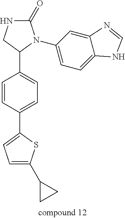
C1=CC(C2=CC=C(C3CC3)S2)=CC=C1C1N(C2=CC=C3C(=C2)N=CN3)C(=O)NC1
